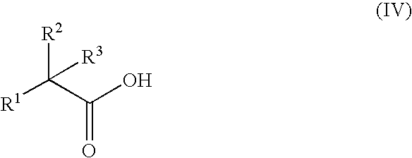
[R1]C(C(O)=O)([R2])[R3]
